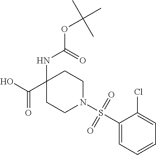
C1(C(O)=O)(NC(=O)OC(C)(C)C)CCN(S(C2=CC=CC=C2Cl)(=O)=O)CC1
